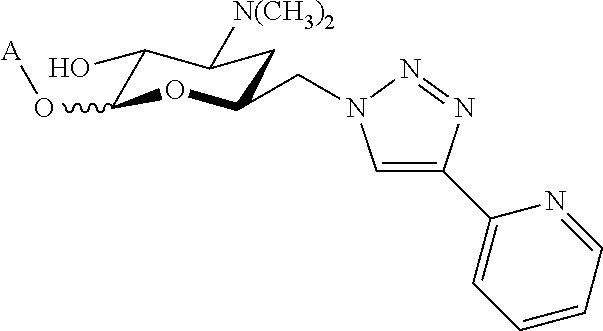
C1(O)C(O[A])OC(CN2C=C(C3=CC=CC=N3)N=N2)CC1[N(CH3)2]
